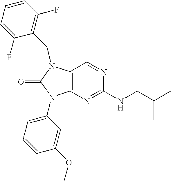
CC(CNC1=NC2=C(C=N1)N(CC1=C(F)C=CC=C1F)C(=O)N2C1=CC=CC(OC)=C1)C
